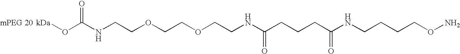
O(C(NCCOCCOCCNC(CCCC(NCCCCON)=O)=O)=O)[kDa].[mPEG 20]
